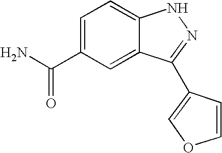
C1=C(C(N)=O)C=C2C(=C1)NN=C2C1=COC=C1
